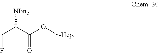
FCC(C(=O)O[n-Hep])[NBn2]
